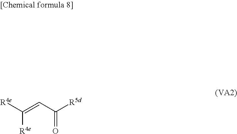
C(C(=O)[R5d])=C([R4e])[R4e]
